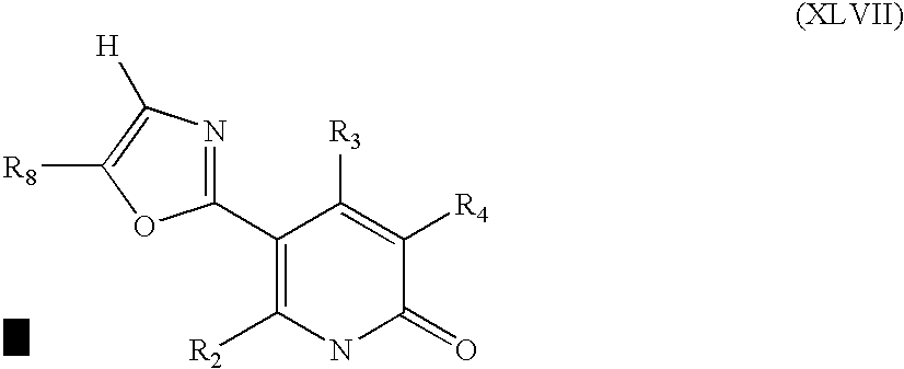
C1(C2=NC([H])=C([R8])O2)=C([R2])NC(=O)C([R4])=C1[R3]
